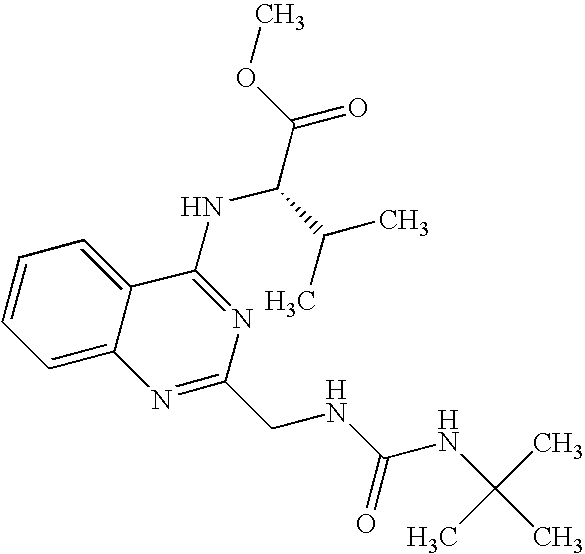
C12=CC=CC=C1C(NC(C(=O)OC)C(C)C)=NC(CNC(NC(C)(C)C)=O)=N2
